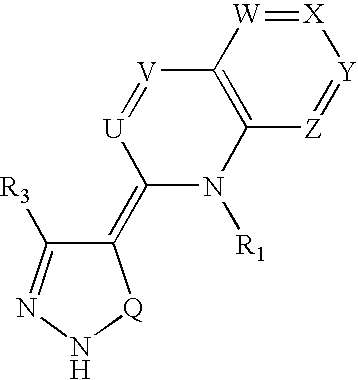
[X]1=[W]C2=C([Z]=[Y]1)N([R1])C(=C1C([R3])=NN[Q]1)[U]=[V]2
